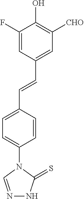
C1=C(F)C(O)=C([CHO])C=C1C=CC1=CC=C(N2C=NNC2=S)C=C1
